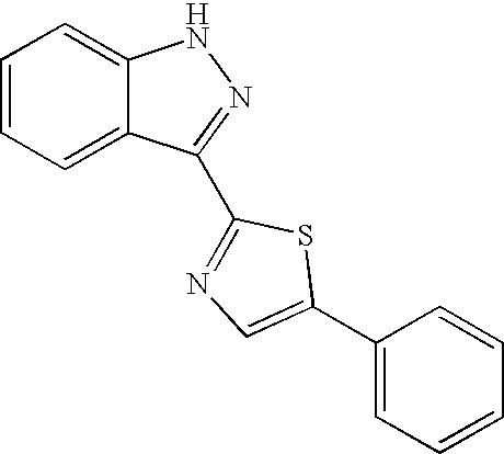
C1=CC=C2C(=C1)NN=C2C1=NC=C(C2=CC=CC=C2)S1
